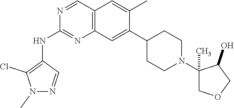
N1(C)N=CC(NC2=NC3=C(C=N2)C=C(C)C(C2CCN(C4(C)COCC4O)CC2)=C3)=C1Cl
